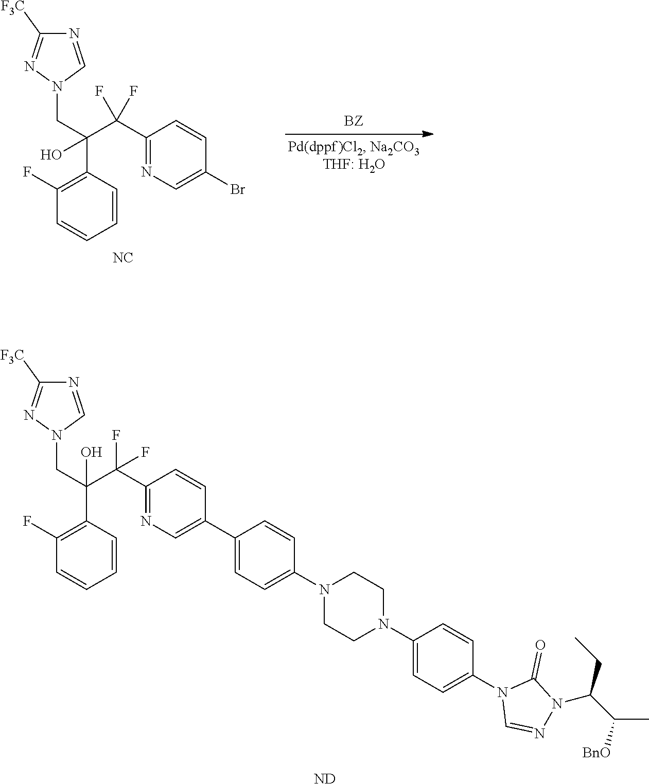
N1=CN(CC(C2=C(F)C=CC=C2)(O)C(C2=NC=C(Br)C=C2)(F)F)N=C1[F3C].[NC].N1=CN(CC(C2=C(F)C=CC=C2)(C(C2=NC=C(C3=CC=C(N4CCN(C5=CC=C(N6C=NN(C(CC)C([BnO])C)C6=O)C=C5)CC4)C=C3)C=C2)(F)F)O)N=C1[F3C].[ND]
